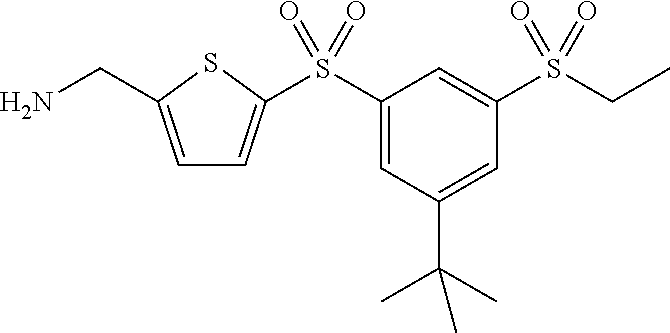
C1=C(CN)SC(S(C2=CC(C(C)(C)C)=CC(S(CC)(=O)=O)=C2)(=O)=O)=C1
